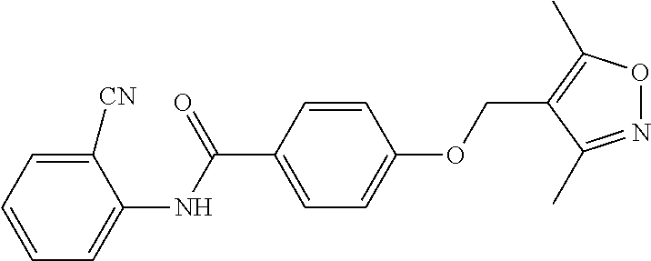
C1=C([CN])C(NC(C2=CC=C(OCC3=C(C)ON=C3C)C=C2)=O)=CC=C1
